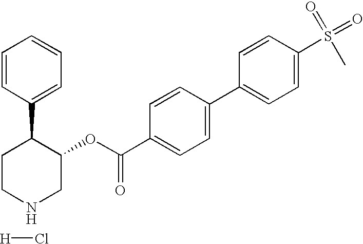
[H]Cl.C1CC(C2=CC=CC=C2)C(OC(C2=CC=C(C3=CC=C(S(=O)(=O)C)C=C3)C=C2)=O)CN1
